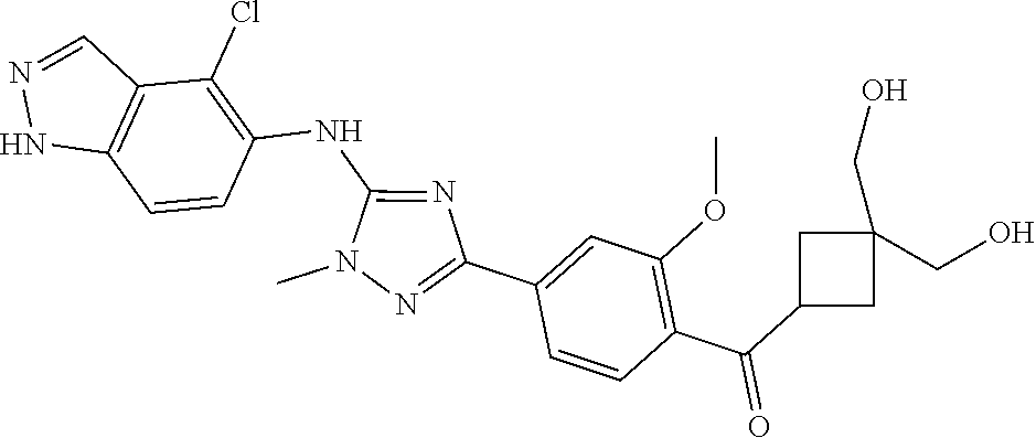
N1(C)N=C(C2=CC(OC)=C(C(C3CC(CO)(CO)C3)=O)C=C2)N=C1NC1=C(Cl)C2=C(NN=C2)C=C1
